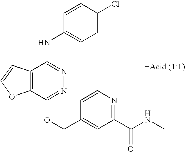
C12=C(C(OCC3=CC(C(NC)=O)=NC=C3)=NN=C1NC1=CC=C(Cl)C=C1)OC=C2
